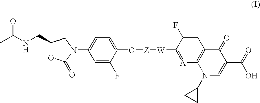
CC(NCC1OC(=O)N(C2=CC=C(O[Z][W]C3=[A]C4=C(C=C3F)C(=O)C(C(=O)O)=CN4C3CC3)C(F)=C2)C1)=O
